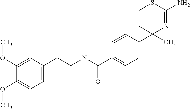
C1(CCNC(C2=CC=C(C3(C)N=C(N)SCC3)C=C2)=O)=CC=C(OC)C(OC)=C1
